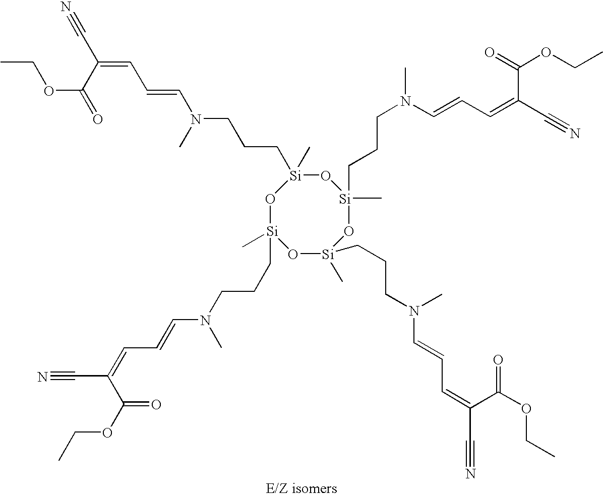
O1[Si](C)(CCCN(C=CC=C(C#N)C(=O)OCC)C)O[Si](C)(CCCN(C=CC=C(C(=O)OCC)C#N)C)O[Si](C)(CCCN(C)C=CC=C(C#N)C(=O)OCC)O[Si]1(C)CCCN(C=CC=C(C(=O)OCC)C#N)C
